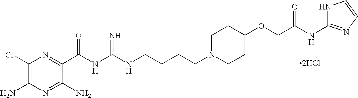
C1(Cl)=C(N)N=C(N)C(C(NC(NCCCCN2CCC(OCC(NC3=NC=CN3)=O)CC2)=N)=O)=N1.[2HCl]
